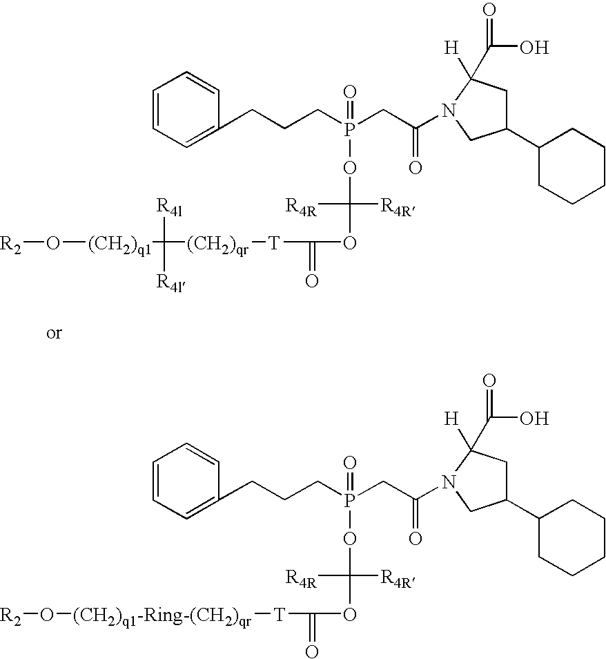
[R2]O[(CH2)q1]C([(CH2)qr][T]C(OC(OP(=O)(CCCC1=CC=CC=C1)CC(=O)N1C([H])(C(O)=O)CC(C2CCCCC2)C1)([R4R])[R4R])=O)([R4l])[R4l].[R2]O[(CH2)q1-Ring-(CH2)qr][T]C(OC(OP(=O)(CCCC1=CC=CC=C1)CC(=O)N1C([H])(C(O)=O)CC(C2CCCCC2)C1)([R4R])[R4R])=O
